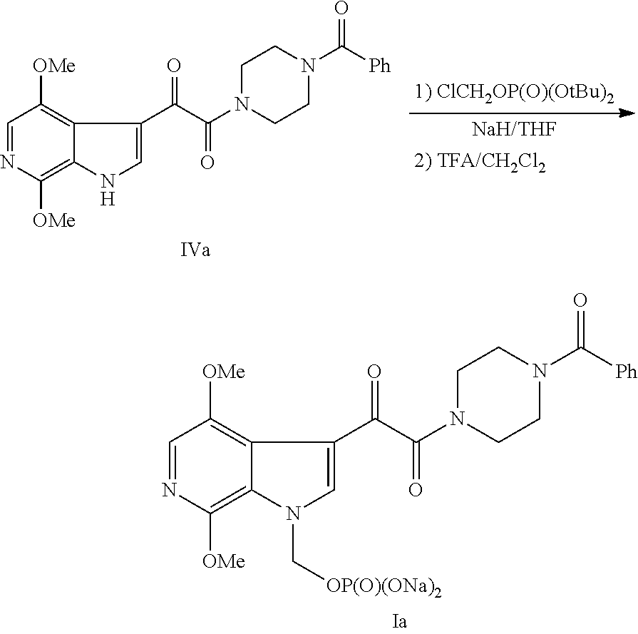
C1=NC([OMe])=C2C(=C1[OMe])C(C(C(N1CCN(C([Ph])=O)CC1)=O)=O)=CN2C[OP(O)(ONa)2].C1=NC([OMe])=C2C(=C1[OMe])C(C(C(N1CCN(C([Ph])=O)CC1)=O)=O)=CN2
